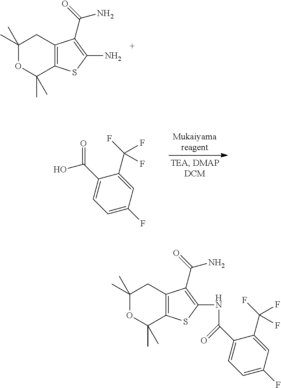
C1(C)(C)OC(C)(C)C2=C(C1)C(C(=O)N)=C(N)S2.C1=C(F)C=C(C(F)(F)F)C(C(O)=O)=C1.C1(C)(C)OC(C)(C)C2=C(C1)C(C(=O)N)=C(NC(C1=CC=C(F)C=C1C(F)(F)F)=O)S2
